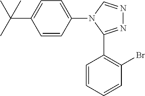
N1=C(C2=C(Br)C=CC=C2)N(C2=CC=C(C(C)(C)C)C=C2)C=N1
